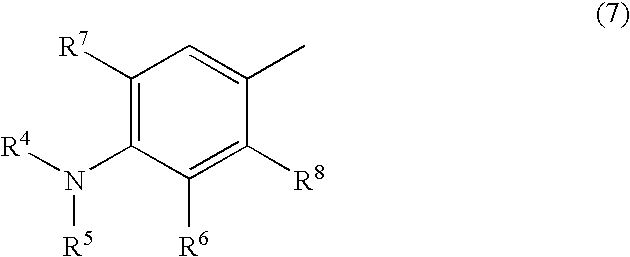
C1([R7])=C(N([R4])[R5])C([R6])=C([R8])C(C)=C1
